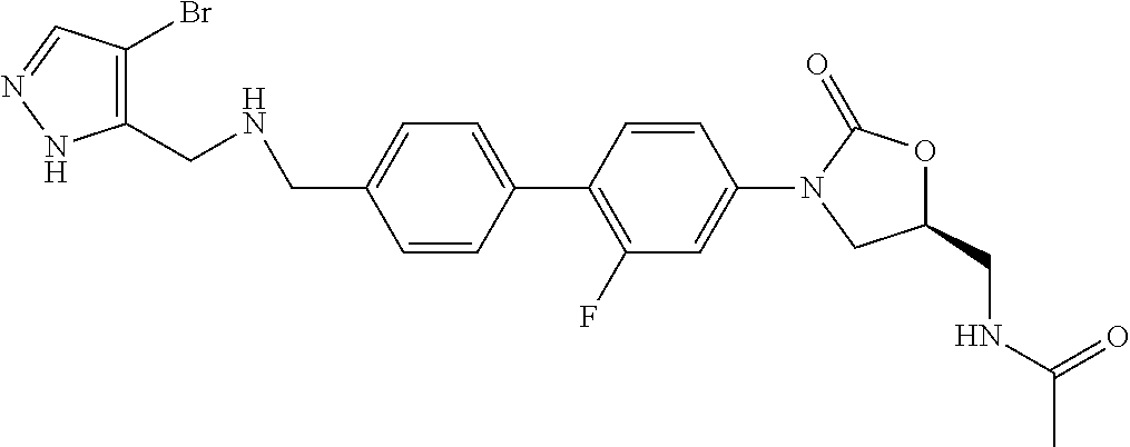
C1=CC(C2=C(F)C=C(N3CC(CNC(C)=O)OC3=O)C=C2)=CC=C1CNCC1=C(Br)C=NN1
